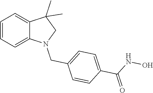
C1=CC=C2C(=C1)C(C)(C)CN2CC1=CC=C(C(=O)NO)C=C1
